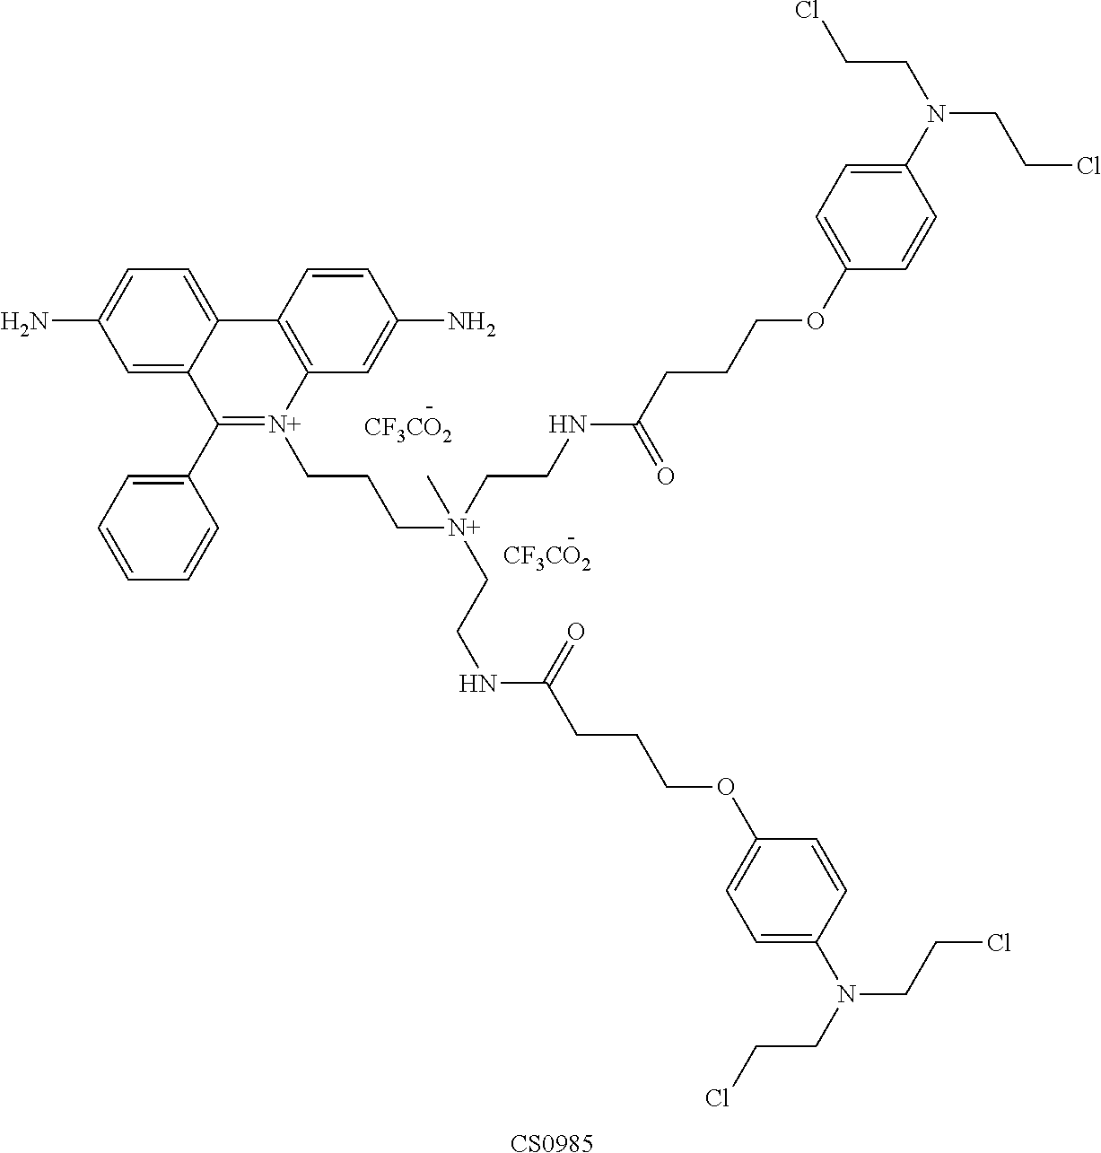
C12=CC=C(N)C=C1C(C1=CC=CC=C1)=[N+](CCC[N+](CCNC(CCCOC1=CC=C(N(CCCl)CCCl)C=C1)=O)(CCNC(CCCOC1=CC=C(N(CCCl)CCCl)C=C1)=O)C)C1=C2C=CC(N)=C1.[CF3CO2].[CF3CO2].[CS0985]
